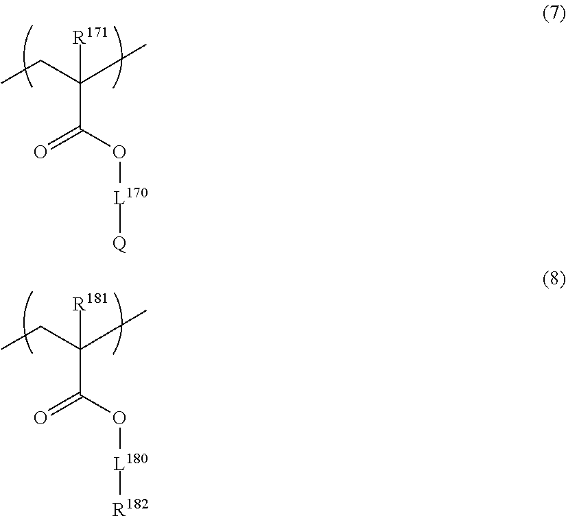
CCC(C)(C(=O)O[L170][Q])[R171].CCC(C)(C(=O)O[L180][R182])[R181]
